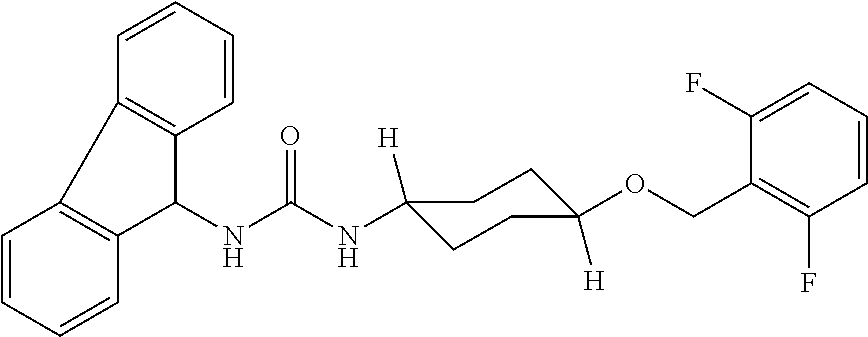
N(C(NC1([H])CCC([H])(OCC2=C(F)C=CC=C2F)CC1)=O)C1C2=C(C3=C1C=CC=C3)C=CC=C2
